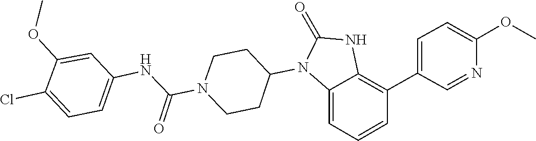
C1CN(C(NC2=CC=C(Cl)C(OC)=C2)=O)CCC1N1C(=O)NC2=C(C3=CC=C(OC)N=C3)C=CC=C12
